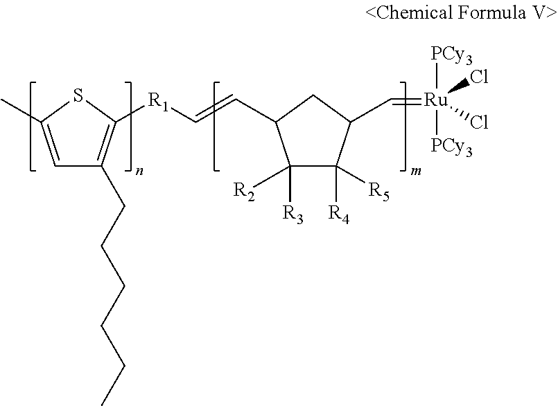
C1=C(C)SC([R1]C=CC2C([R3])([R2])C([R4])([R5])C(C=[Ru]([PCy3])([PCy3])(Cl)Cl)C2)=C1CCCCCC
